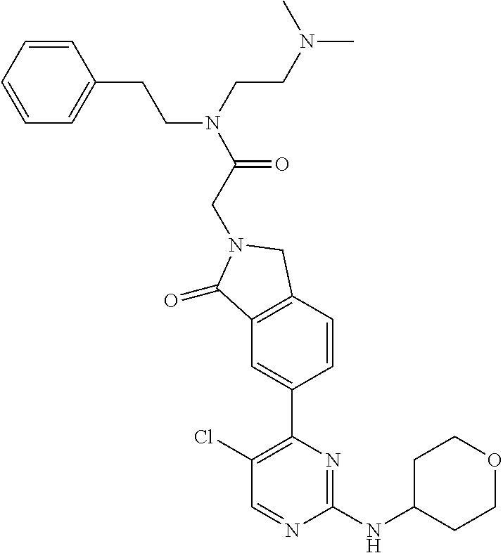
C1(Cl)=C(C2=CC3=C(C=C2)CN(CC(N(CCC2=CC=CC=C2)CCN(C)C)=O)C3=O)N=C(NC2CCOCC2)N=C1
